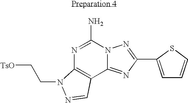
N1=C(N)N2C(=NC(C3=CC=CS3)=N2)C2=C1N(CC[TsO])N=C2
